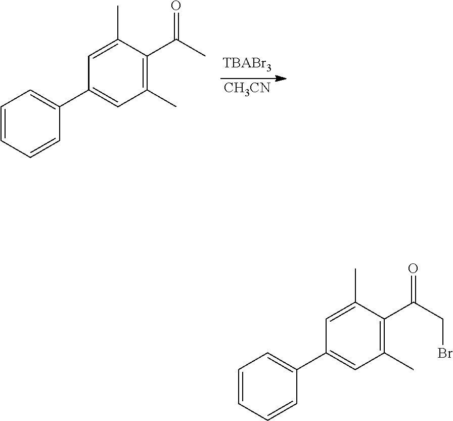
[CH3CN].C1(C)=C(C(C)=O)C(C)=CC(C2=CC=CC=C2)=C1.C1(C)=C(C(CBr)=O)C(C)=CC(C2=CC=CC=C2)=C1
